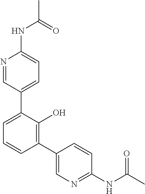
C1(NC(C)=O)=CC=C(C2=CC=CC(C3=CN=C(NC(C)=O)C=C3)=C2O)C=N1
